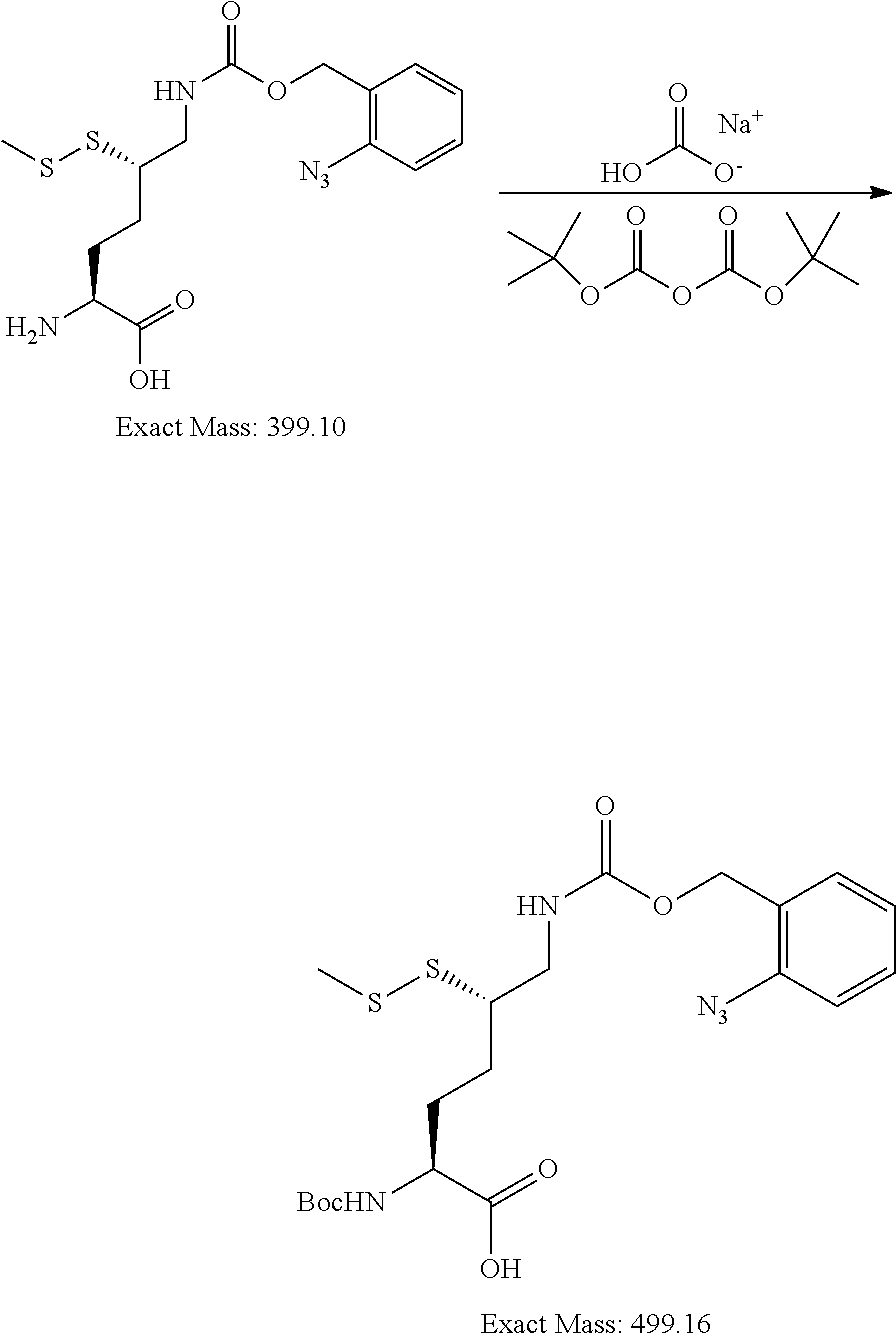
O=C([O-])O.[Na].O=C(OC(OC(C)(C)C)=O)OC(C)(C)C.C(C(C(=O)O)N)CC(CNC(=O)OCC1=C([N3])C=CC=C1)SSC.C(C(C(=O)O)[BocHN])CC(CNC(=O)OCC1=C([N3])C=CC=C1)SSC
